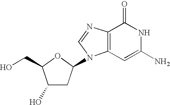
C1(O)CC(N2C3=C(N=C2)C(=O)NC(N)=C3)OC1CO
